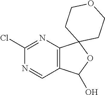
C1(Cl)=NC2=C(C=N1)C(O)OC21CCOCC1
